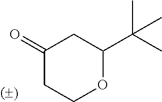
C1(=O)CCOC(C(C)(C)C)C1
